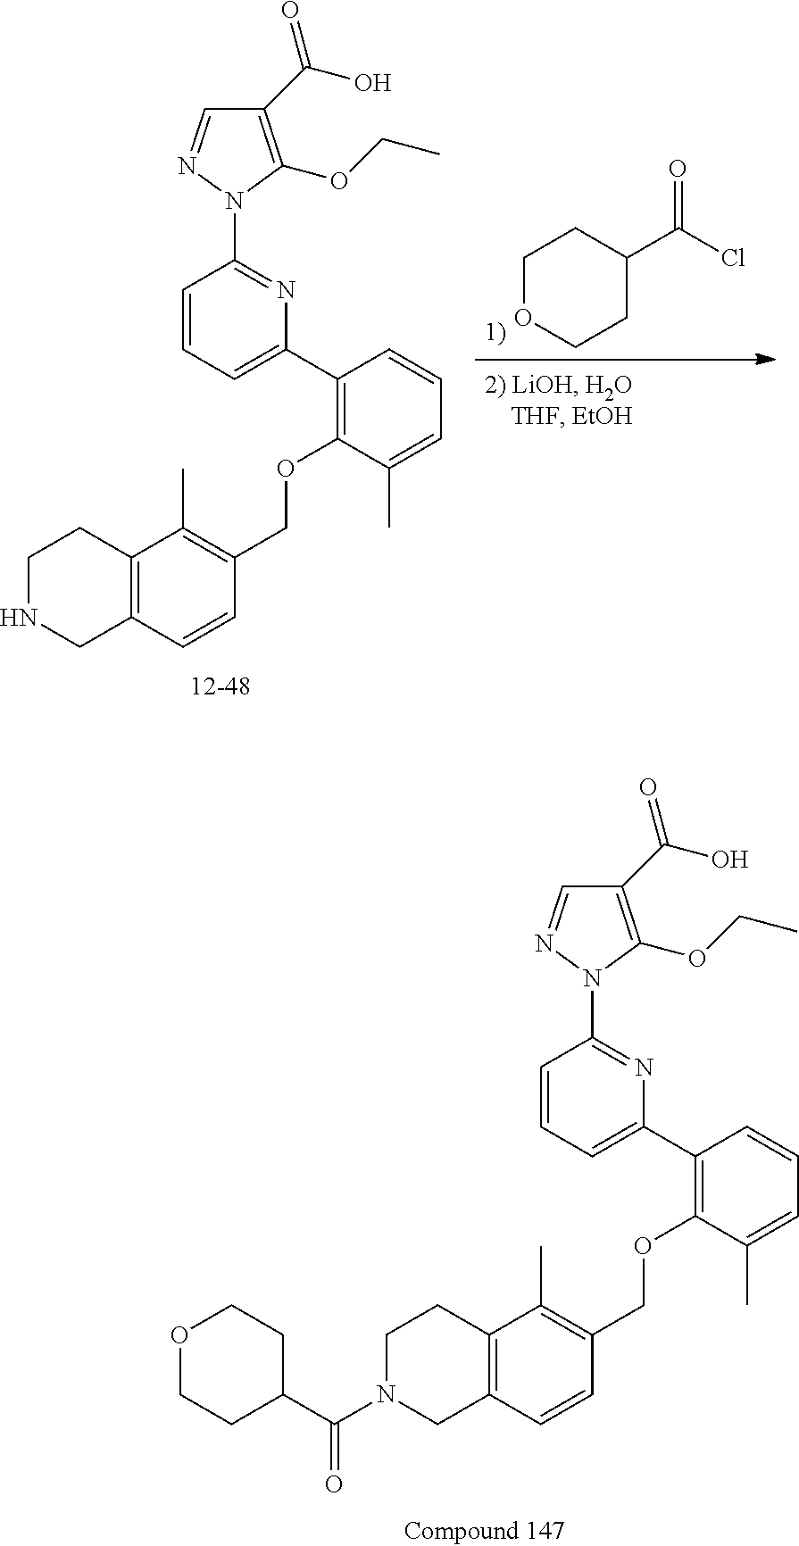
C1=CC=C(C2=C(OCC3=C(C)C4=C(C=C3)CNCC4)C(C)=CC=C2)N=C1N1C(OCC)=C(C(O)=O)C=N1.C1OCCC(C(Cl)=O)C1.C1=CC=C(C2=C(OCC3=C(C)C4=C(C=C3)CN(C(C3CCOCC3)=O)CC4)C(C)=CC=C2)N=C1N1C(OCC)=C(C(O)=O)C=N1
